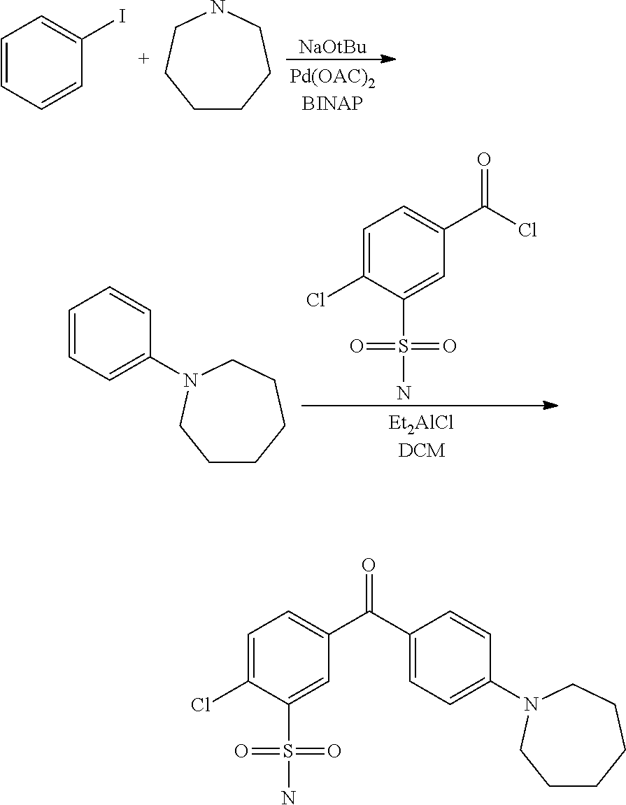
C1CCCNCC1.C1=CC=CC(I)=C1.[NaOtBu].C1=CC=C(N2CCCCCC2)C=C1.C1=C(Cl)C(S(N)(=O)=O)=CC(C(Cl)=O)=C1.C1=C(Cl)C(S(N)(=O)=O)=CC(C(C2=CC=C(N3CCCCCC3)C=C2)=O)=C1
